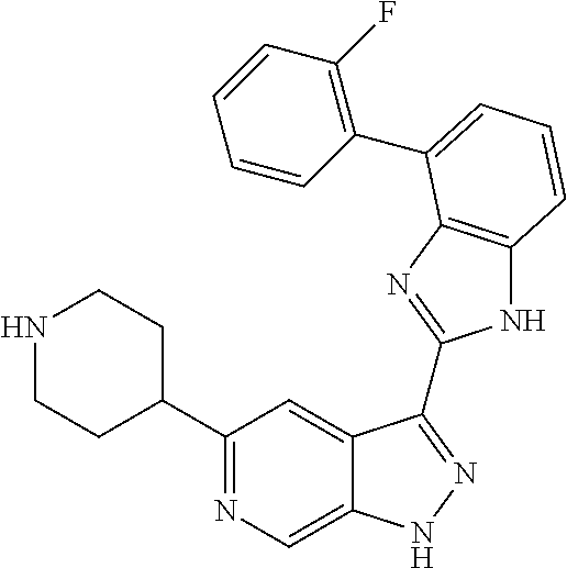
C1(C2=NC=C3C(=C2)C(C2=NC4=C(N2)C=CC=C4C2=C(F)C=CC=C2)=NN3)CCNCC1
